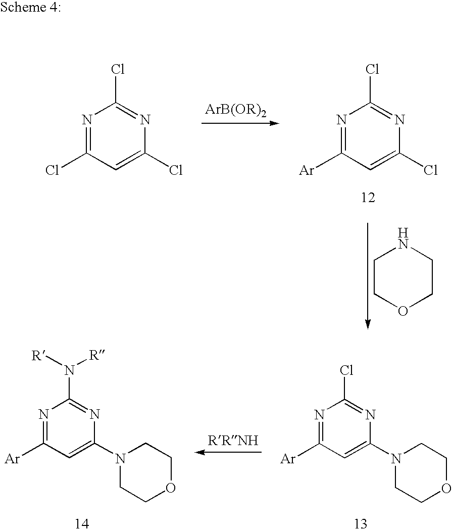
N1=C([Ar])C=C(Cl)N=C1Cl.C1COCCN1.N1=C(Cl)C=C(Cl)N=C1Cl.N1=C([Ar])C=C(N2CCOCC2)N=C1Cl.N1=C([Ar])C=C(N2CCOCC2)N=C1N([R])[R]
